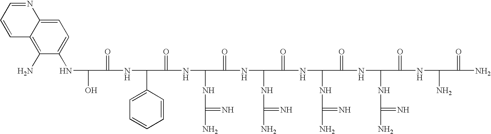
C1(N)=C2C(=CC=C1NC(O)C(=O)NC(C1=CC=CC=C1)C(=O)NC(NC(N)=N)C(=O)NC(NC(N)=N)C(=O)NC(NC(N)=N)C(=O)NC(NC(N)=N)C(=O)NC(N)C(=O)N)N=CC=C2
